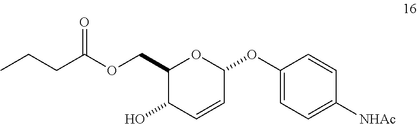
C1(COC(CCC)=O)C(O)C=CC(OC2=CC=C([NHAc])C=C2)O1
